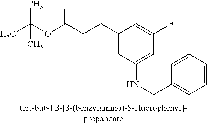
C1(CCC(OC(C)(C)C)=O)=CC(NCC2=CC=CC=C2)=CC(F)=C1
